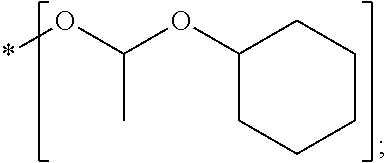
C1(OC(O*)C)CCCCC1
